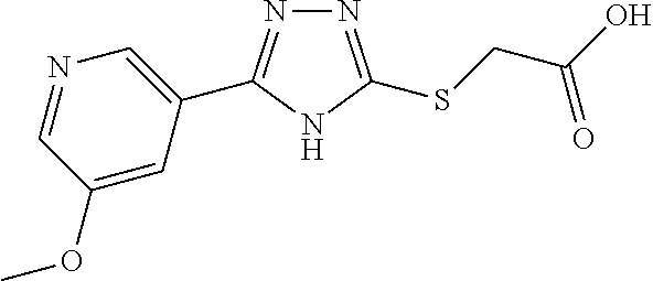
N1=C(SCC(O)=O)NC(C2=CN=CC(OC)=C2)=N1
